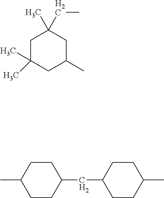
C1C(C)(C)CC(C)CC1(C)CC.C1CC(CC2CCC(C)CC2)CCC1C
